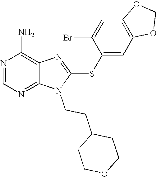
N1=CN=C2C(=C1N)N=C(SC1=CC3=C(C=C1Br)OCO3)N2CCC1CCOCC1
